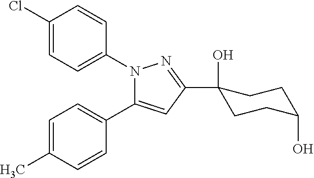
C1(Cl)=CC=C(N2N=C(C3(O)CCC(O)CC3)C=C2C2=CC=C(C)C=C2)C=C1
